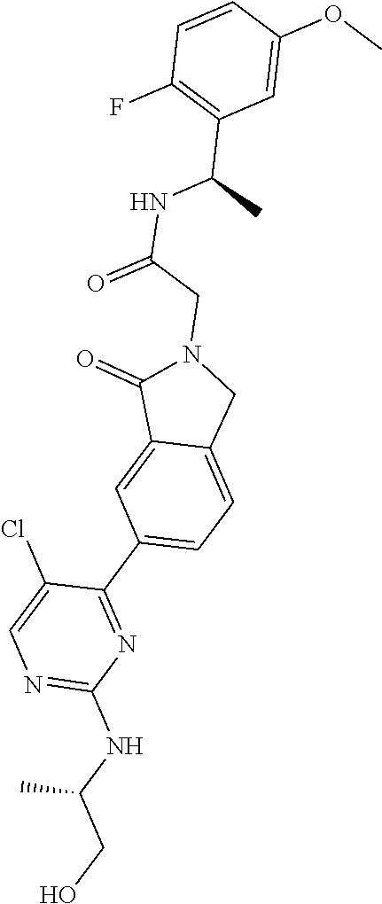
N1=C(NC(CO)C)N=C(C2=CC=C3C(=C2)C(=O)N(CC(=O)NC(C)C2=C(F)C=CC(OC)=C2)C3)C(Cl)=C1
